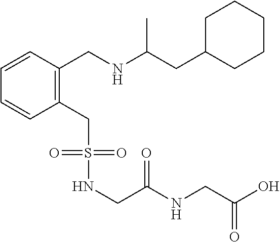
C1=CC(CNC(CC2CCCCC2)C)=C(CS(=O)(=O)NCC(NCC(=O)O)=O)C=C1
